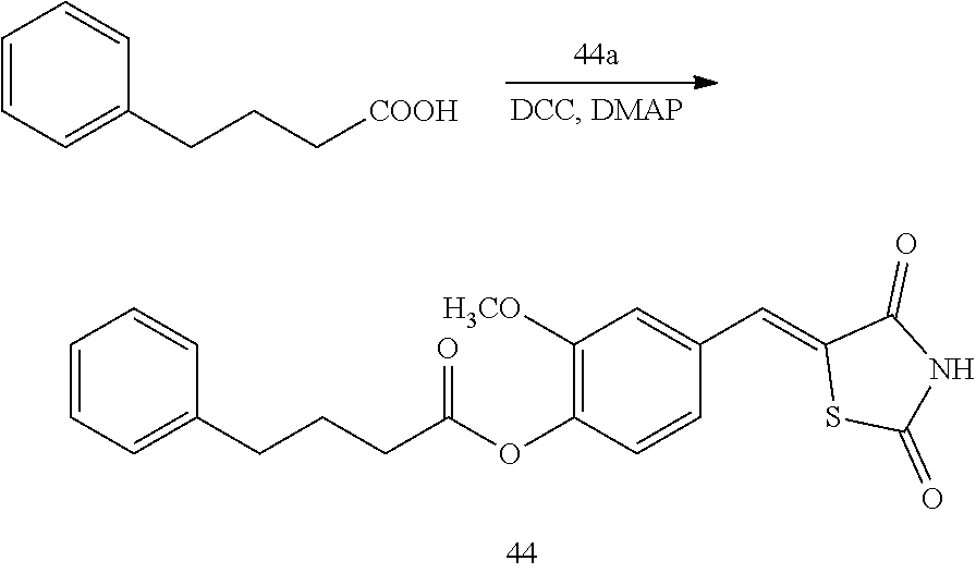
C1=C(CCC[COOH])C=CC=C1.C(CCC(OC1=C([H3CO])C=C(C=C2SC(=O)NC2=O)C=C1)=O)C1=CC=CC=C1
